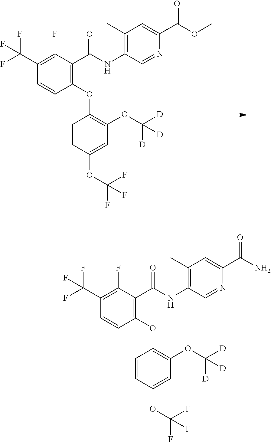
C1(F)=C(C(F)(F)F)C=CC(OC2=C(OC([D])([D])[D])C=C(OC(F)(F)F)C=C2)=C1C(NC1=C(C)C=C(C(OC)=O)N=C1)=O.C1(F)=C(C(F)(F)F)C=CC(OC2=C(OC([D])([D])[D])C=C(OC(F)(F)F)C=C2)=C1C(NC1=C(C)C=C(C(N)=O)N=C1)=O
